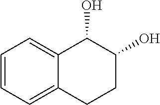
C1=CC=C2C(=C1)C(O)C(O)CC2
